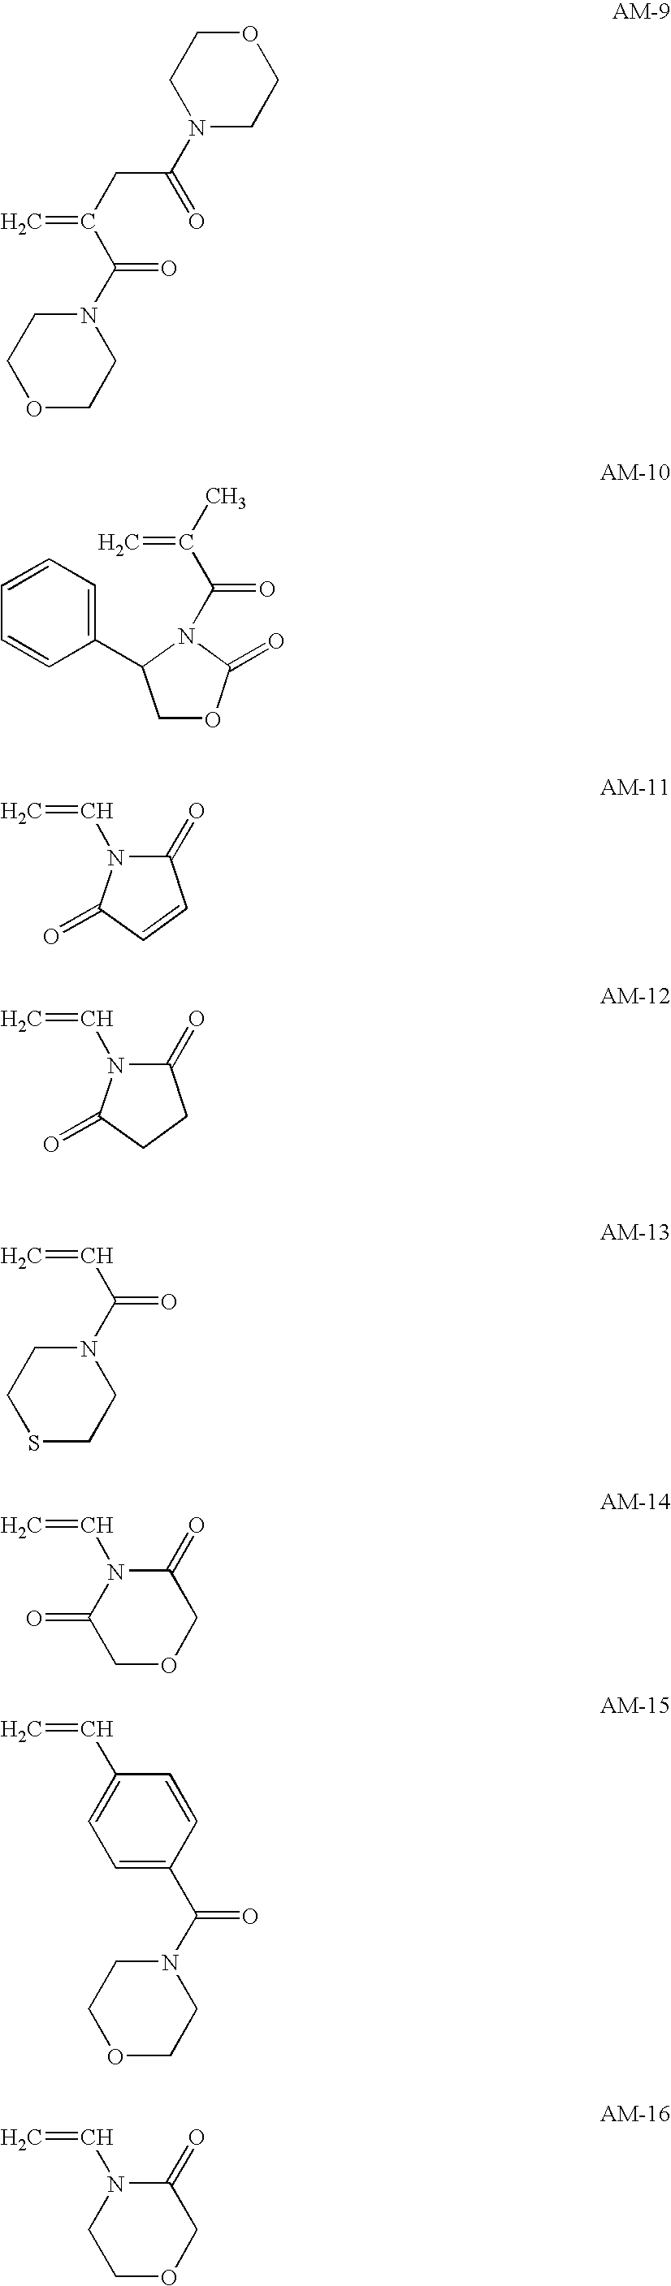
O1CCN(C(=O)CC(=C)C(N2CCOCC2)=O)CC1.C1OC(=O)N(C(C(C)=C)=O)C1C1=CC=CC=C1.C1(=O)N(C=C)C(=O)C=C1.C1(=O)N(C=C)C(=O)CC1.C(=C)C(N1CCSCC1)=O.N1(C=C)C(=O)COCC1=O.C1(C=C)=CC=C(C(N2CCOCC2)=O)C=C1.N1(C=C)CCOCC1=O
